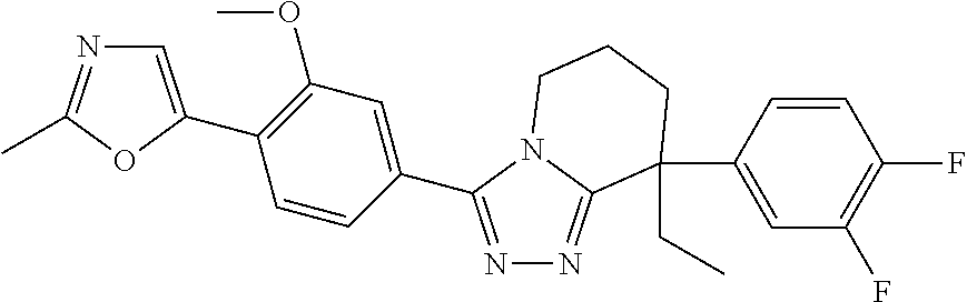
N1=C(C2=CC(OC)=C(C3=CN=C(C)O3)C=C2)N2C(=N1)C(C1=CC(F)=C(F)C=C1)(CC)CCC2
